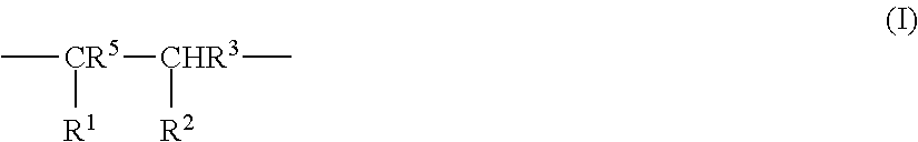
C[CR5]([CHR3](C)[R2])[R1]
